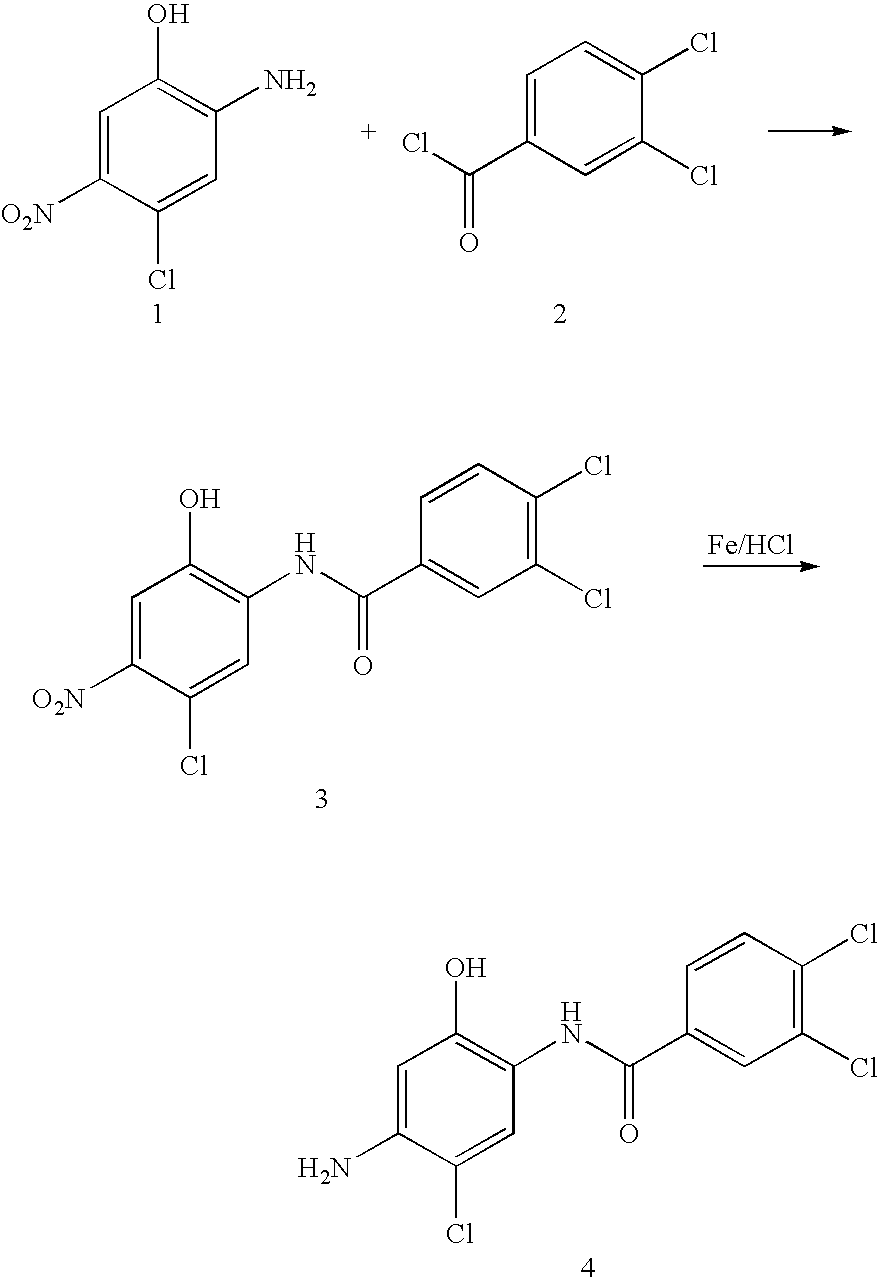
C1=C(C(Cl)=O)C=C(Cl)C(Cl)=C1.C1=C([O2N])C(Cl)=CC(N)=C1O.C1=C([O2N])C(Cl)=CC(NC(C2=CC(Cl)=C(Cl)C=C2)=O)=C1O.C1=C(N)C(Cl)=CC(NC(C2=CC(Cl)=C(Cl)C=C2)=O)=C1O
